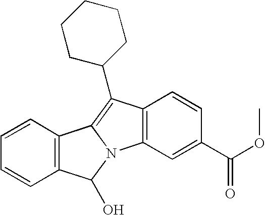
C12=C(C=CC=C1)C1=C(C3CCCCC3)C3=C(N1C2O)C=C(C(OC)=O)C=C3
